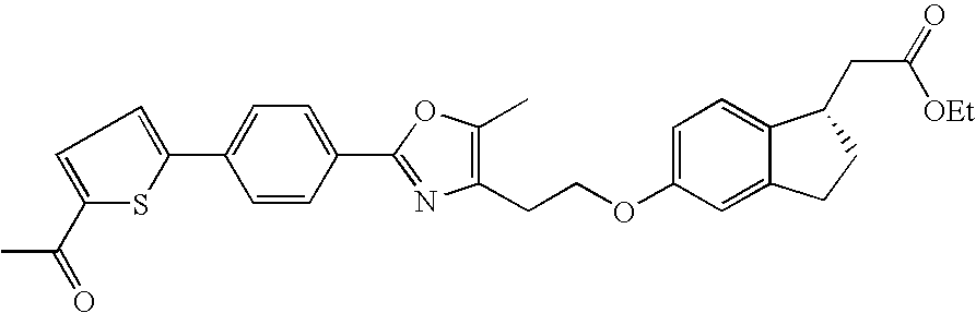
C1(C2=CC=C(C(=O)C)S2)=CC=C(C2=NC(CCOC3=CC=C4C(=C3)CCC4CC([OEt])=O)=C(C)O2)C=C1
